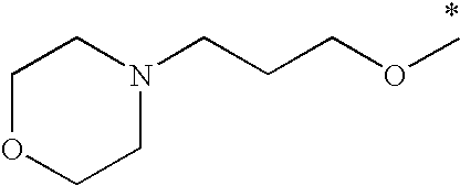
C1OCCN(CCCOC)C1
